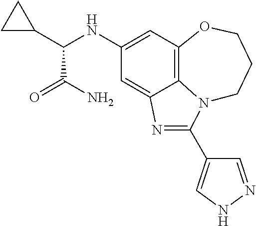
C1(NC(C2CC2)C(=O)N)=CC2=C3C(=C1)N=C(C1=CNN=C1)N3CCCO2
